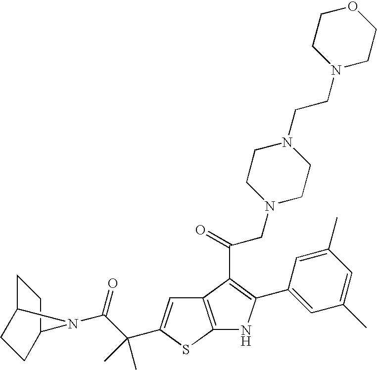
C12=C(SC(C(C(=O)N3C4CCC3CC4)(C)C)=C1)NC(C1=CC(C)=CC(C)=C1)=C2C(=O)CN1CCN(CCN2CCOCC2)CC1
